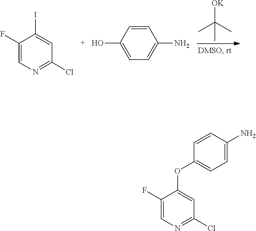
C1(F)=CN=C(Cl)C=C1I.C1=CC(O)=CC=C1N.CC(C)([OK])C.C1(F)=CN=C(Cl)C=C1OC1=CC=C(N)C=C1
